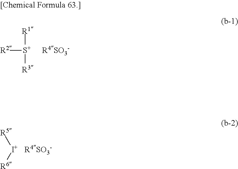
[S+]([R2])([R1])[R3].[R5][I+][R6].[R4SO3-]
